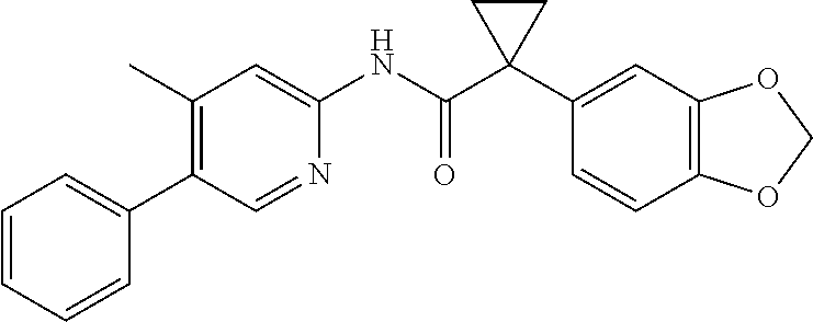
C1(C)=C(C2=CC=CC=C2)C=NC(NC(C2(C3=CC4=C(C=C3)OCO4)CC2)=O)=C1
